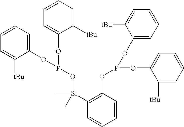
C1=CC=C(OP(OC2=CC=CC=C2[tBu])O[Si](C2=C(OP(OC3=CC=CC=C3[tBu])OC3=CC=CC=C3[tBu])C=CC=C2)(C)C)C([tBu])=C1
